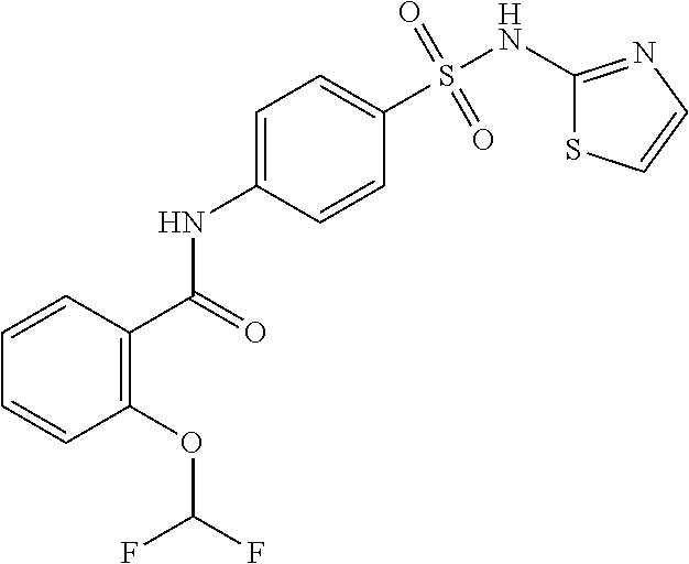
C1(NS(C2=CC=C(NC(C3=C(OC(F)F)C=CC=C3)=O)C=C2)(=O)=O)=NC=CS1
